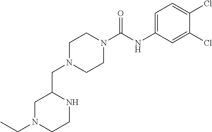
C1N(CC2CN(CC)CCN2)CCN(C(NC2=CC=C(Cl)C(Cl)=C2)=O)C1
